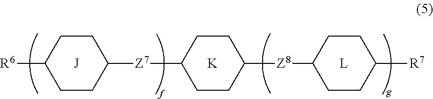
[R6]C1CCC([Z7]C2CCC([Z8]C3CCC([R7])CC3)CC2)CC1.[J].[K].[L]
